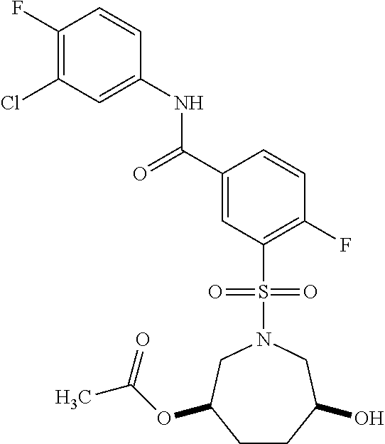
C(C1=CC(S(N2CC(O)CCC(OC(C)=O)C2)(=O)=O)=C(F)C=C1)(=O)NC1=CC(Cl)=C(F)C=C1
